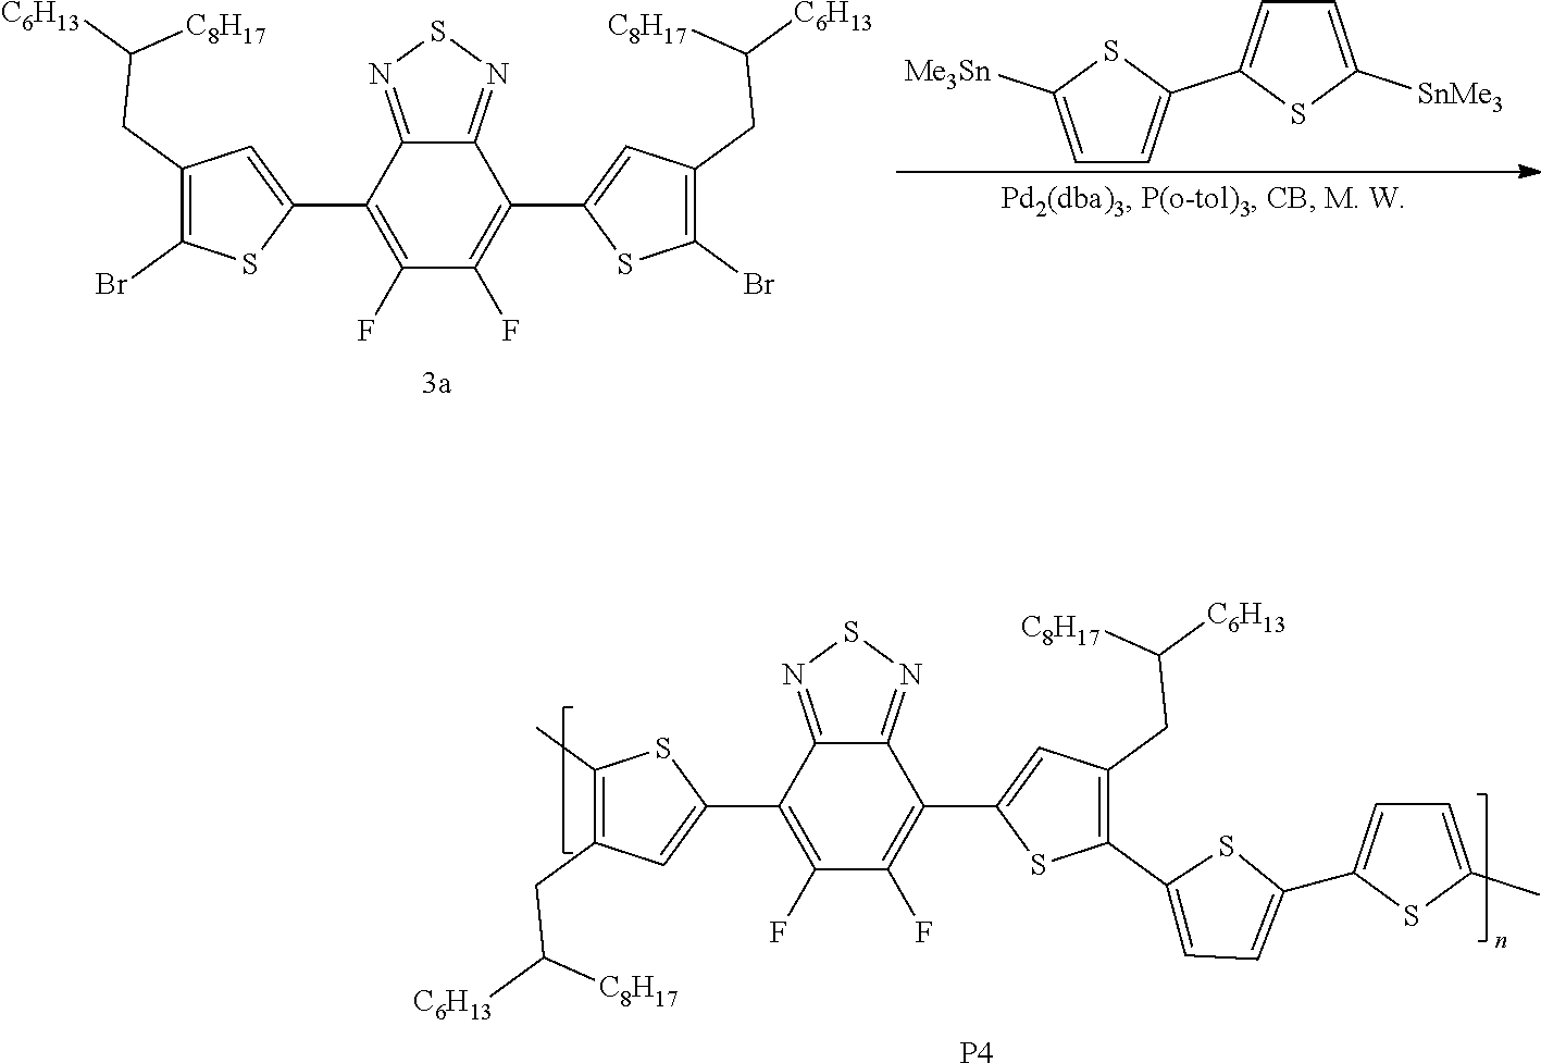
[P4].C12=NSN=C1C(C1=CC(CC([C6H13])[C8H17])=C(C)S1)=C(F)C(F)=C2C1=CC(CC([C6H13])[C8H17])=C(C2=CC=C(C3=CC=C(C)S3)S2)S1.C12=NSN=C1C(C1=CC(CC([C6H13])[C8H17])=C(Br)S1)=C(F)C(F)=C2C1=CC(CC([C6H13])[C8H17])=C(Br)S1.C1=C([Me3Sn])SC(C2=CC=C([SnMe3])S2)=C1
